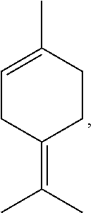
C1=C(C)CCC(=C(C)C)C1
